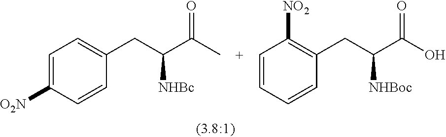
C1=C([O2N])C=CC(CC(C(C)=O)[NHBc])=C1.C1=CC=CC(CC(C(O)=O)[NHBoc])=C1[NO2]
